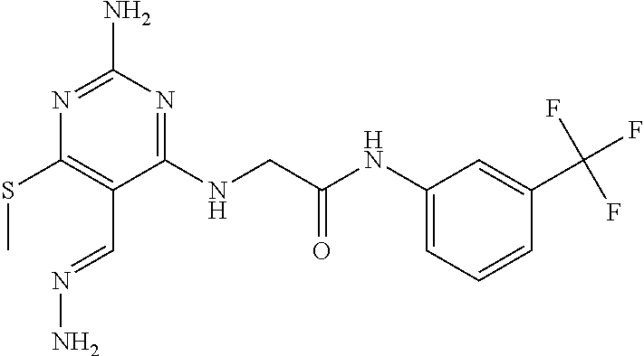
N1=C(N)N=C(NCC(NC2=CC=CC(C(F)(F)F)=C2)=O)C(C=NN)=C1SC
